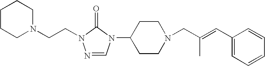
C1CCN(CCN2N=CN(C3CCN(CC(=CC4=CC=CC=C4)C)CC3)C2=O)CC1
